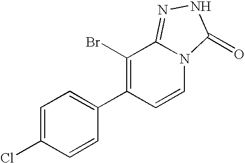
C1=C(Cl)C=CC(C2=C(Br)C3=NNC(=O)N3C=C2)=C1
